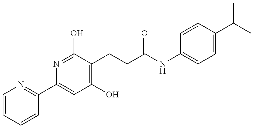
C1=CC=CC(C2=CC(O)=C(CCC(NC3=CC=C(C(C)C)C=C3)=O)C(O)=N2)=N1
